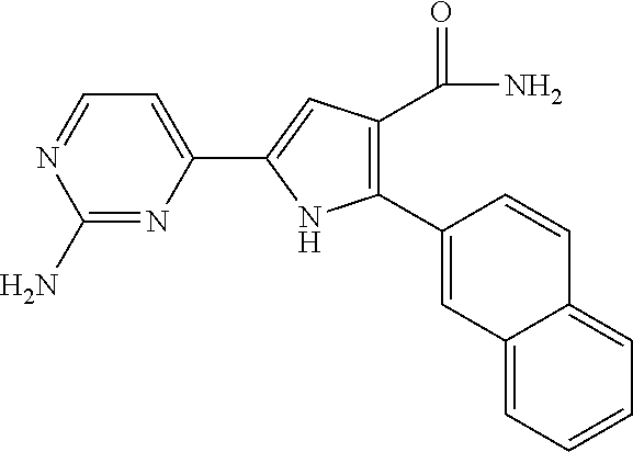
C1(N)=NC(C2=CC(C(N)=O)=C(C3=CC4=CC=CC=C4C=C3)N2)=CC=N1
